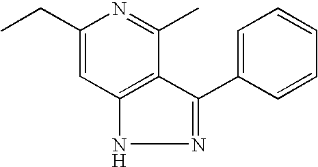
C1(CC)=CC2=C(C(C)=N1)C(C1=CC=CC=C1)=NN2
